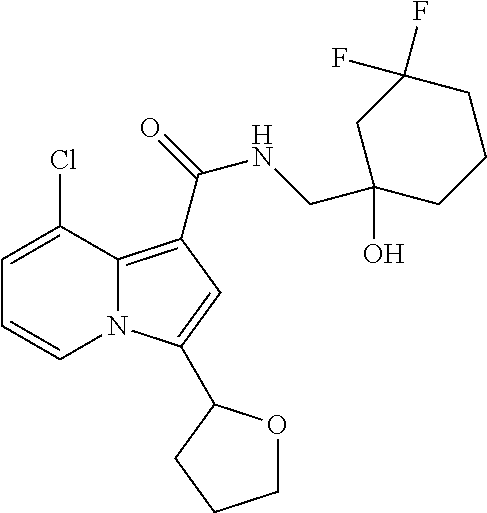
C1=C(Cl)C2=C(C(=O)NCC3(O)CCCC(F)(F)C3)C=C(C3OCCC3)N2C=C1
